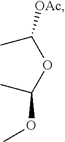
C([OAc])(C)OC(C)OC
